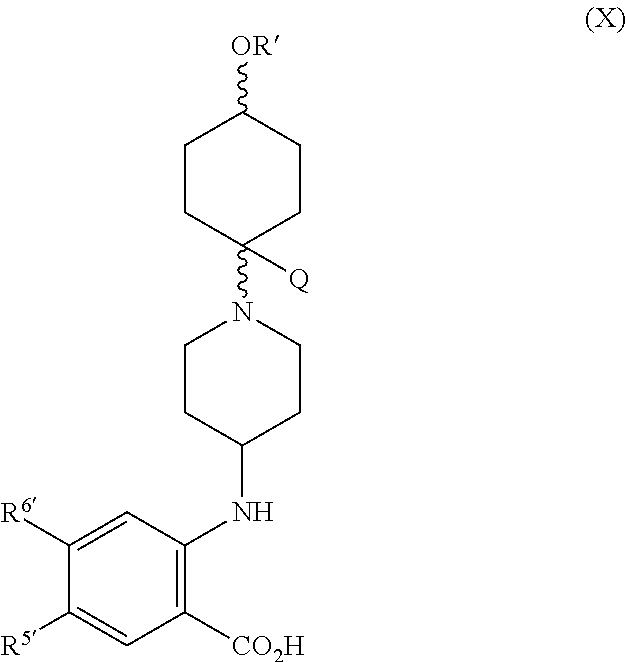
C1([R6])=CC(NC2CCN(C3([Q])CCC([OR])CC3)CC2)=C([CO2H])C=C1[R5]
